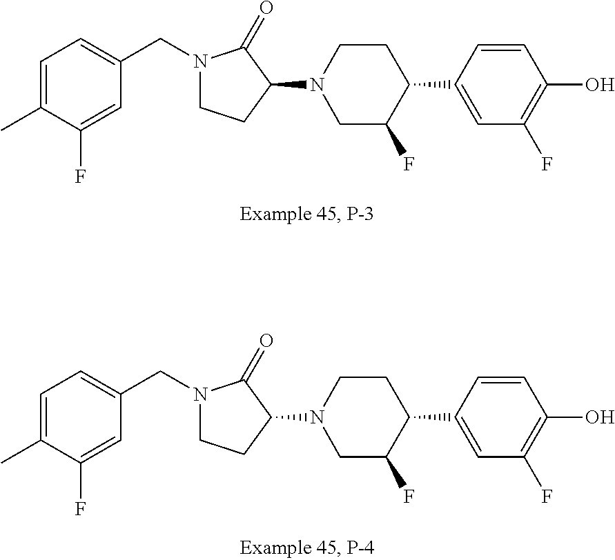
C1=C(C)C(F)=CC(CN2CCC(N3CC(F)C(C4=CC(F)=C(O)C=C4)CC3)C2=O)=C1.C1=C(C)C(F)=CC(CN2CCC(N3CC(F)C(C4=CC(F)=C(O)C=C4)CC3)C2=O)=C1
